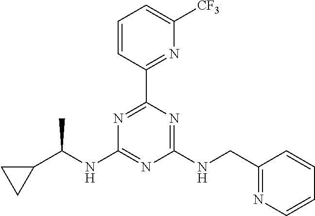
N1=C(C2=NC([CF3])=CC=C2)N=C(NCC2=NC=CC=C2)N=C1NC(C1CC1)C
